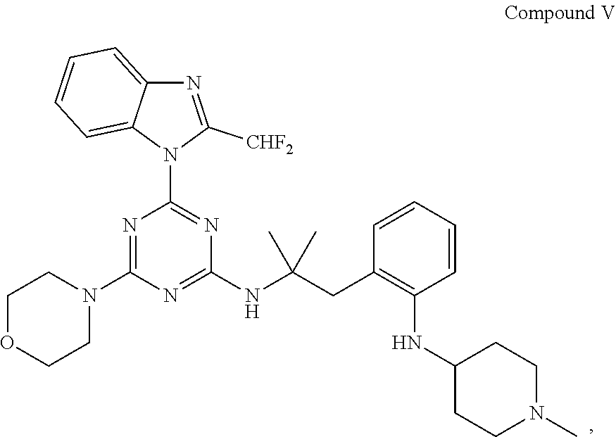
C1COCCN1C1=NC(N2C3=CC=CC=C3N=C2[CHF2])=NC(NC(CC2=C(NC3CCN(C)CC3)C=CC=C2)(C)C)=N1
